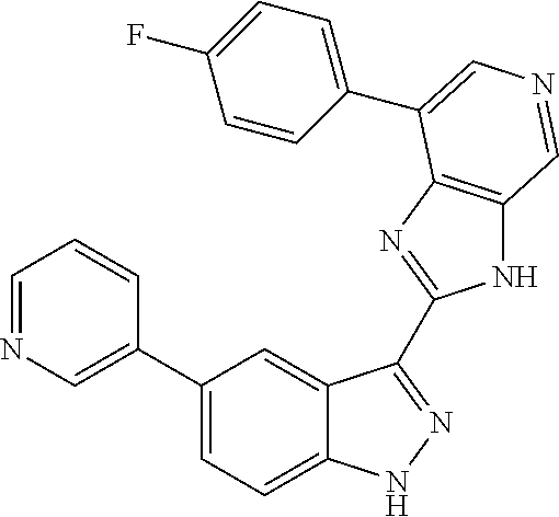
C1(C2=CN=CC=C2)=CC=C2C(=C1)C(C1=NC3=C(N1)C=NC=C3C1=CC=C(F)C=C1)=NN2
